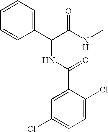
C1(C(C(NC)=O)NC(C2=CC(Cl)=CC=C2Cl)=O)=CC=CC=C1
